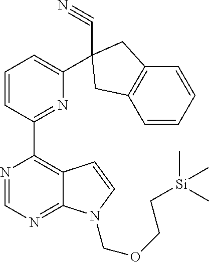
C1=CC(C2=C3C(=NC=N2)N(COCC[Si](C)(C)C)C=C3)=NC(C2(C#N)CC3=C(C=CC=C3)C2)=C1
